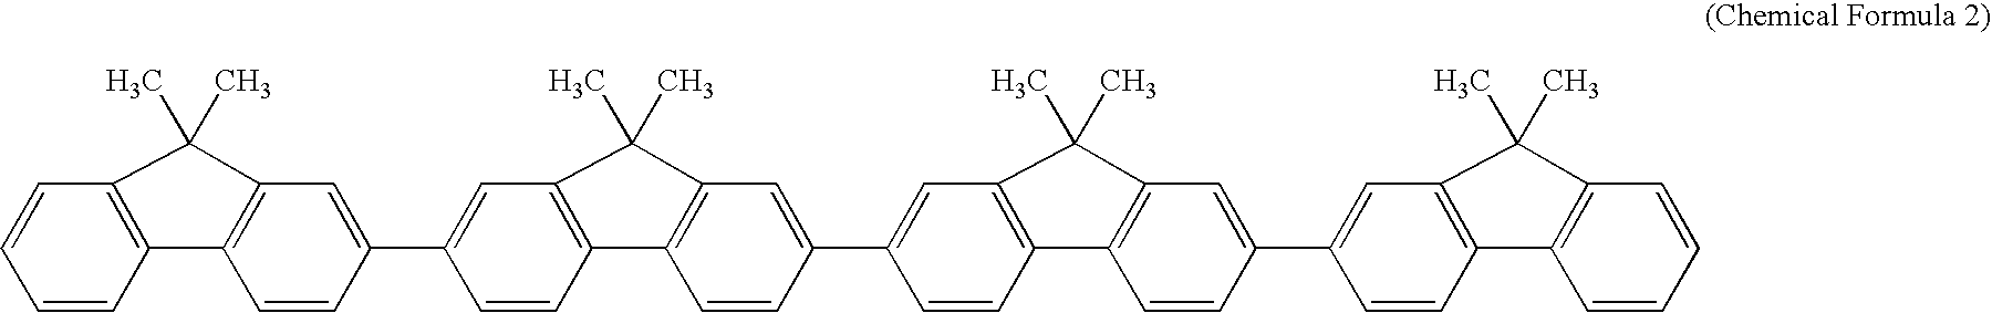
C1=CC2=C(C=C1)C(C)(C)C1=C2C=CC(C2=CC3=C(C=C2)C2=C(C=C(C4=CC5=C(C=C4)C4=C(C=C(C6=CC7=C(C=C6)C6=C(C=CC=C6)C7(C)C)C=C4)C5(C)C)C=C2)C3(C)C)=C1
